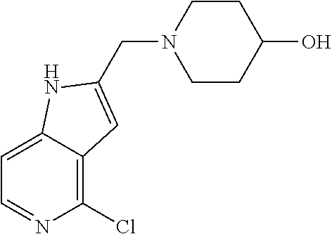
C1CC(O)CCN1CC1=CC2=C(Cl)N=CC=C2N1
